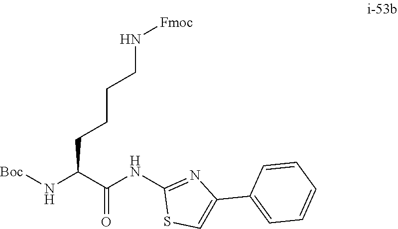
N(C1=NC(C2=CC=CC=C2)=CS1)C(=O)C(N[Boc])CCCCN[Fmoc]
